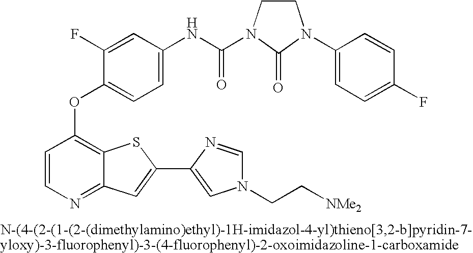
C1=CN=C2C(=C1OC1=CC=C(NC(=O)N3CCN(C4=CC=C(F)C=C4)C3=O)C=C1F)SC(C1=CN(CC[NMe2])C=N1)=C2
